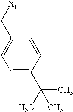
C1=C(C(C)(C)C)C=CC(C[X1])=C1
